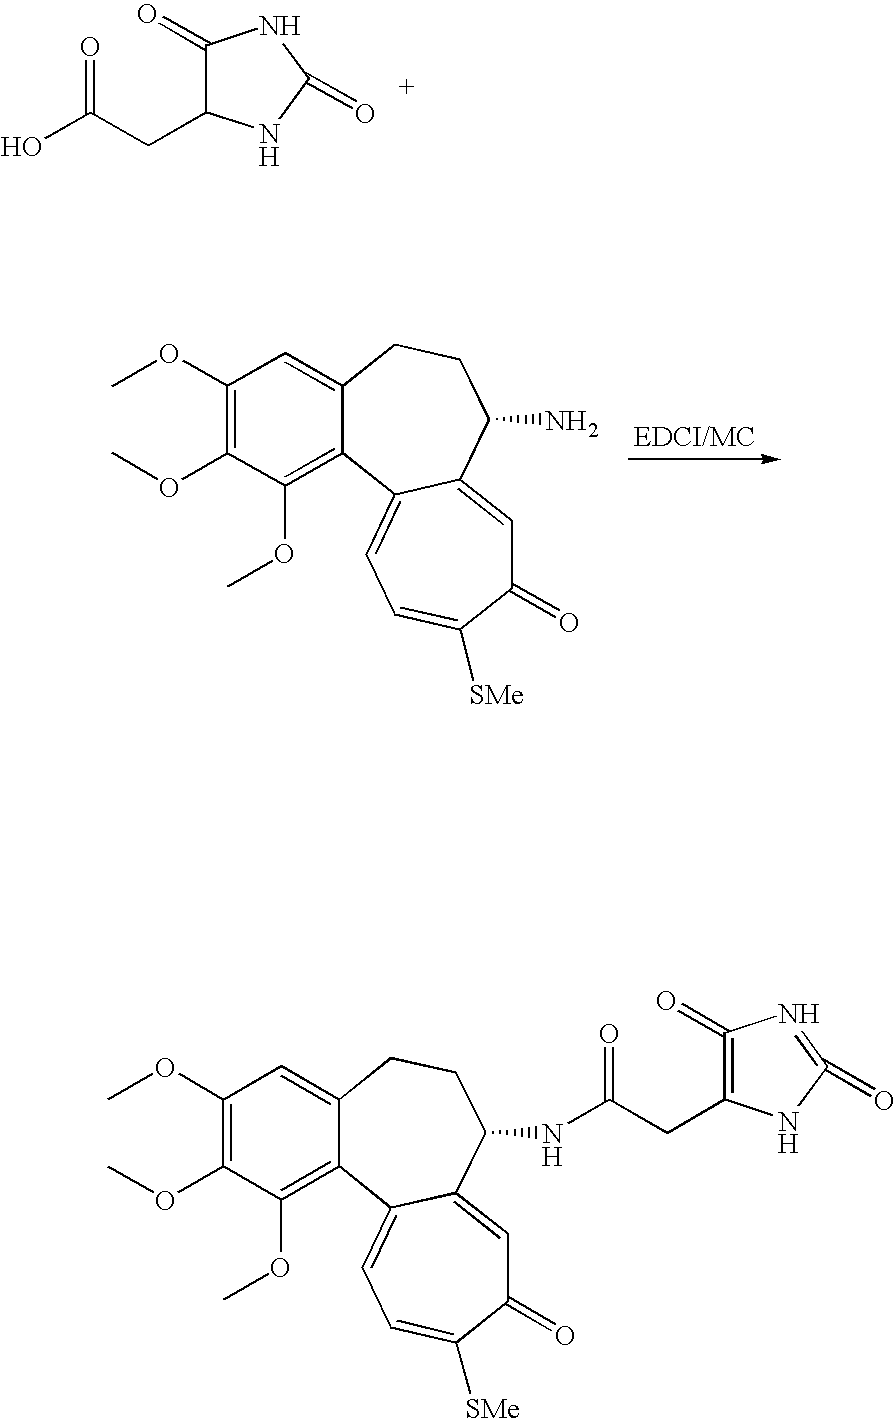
O=C(CC1C(=O)NC(=O)N1)O.COC1=C(OC)C(OC)=C2C(=C1)CCC(N)C1=CC(=O)C([SMe])=CC=C21.COC1=C(OC)C(OC)=C2C(=C1)CCC(NC(CC1=C(=O)N=C(=O)N1)=O)C1=CC(=O)C([SMe])=CC=C21
